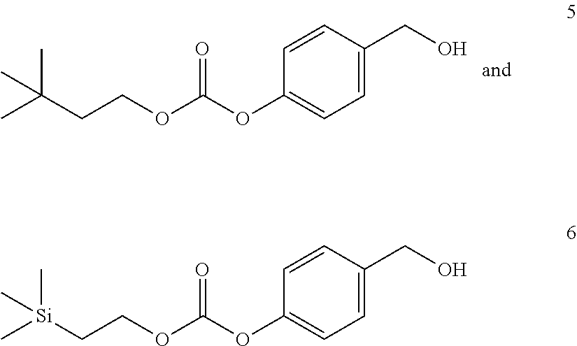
CC(CCOC(=O)OC1=CC=C(CO)C=C1)(C)C.C[Si](CCOC(=O)OC1=CC=C(CO)C=C1)(C)C
